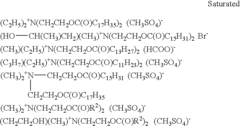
[(CH2CH2OH)(CH3)+N(CH2CH2OC(O)R2)2].[(CH3)2+N(CH2CH2OC(O)R2)2].[(HO][CH(CH3)CH2)(CH3)+N(CH2CH2OC(O)C15H31)2].[(C3H7)(C2H5)+N(CH2CH2OC(O)C11H23)2].[CH2CH2OC(O)C15H31][(CH3)2+N][CH2CH2OC(O)C17H35].[Br-].[(CH3)(C2H5)+N(CH2CH2OC(O)C13H27)2]
